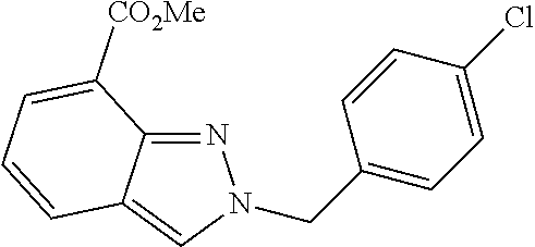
N1=C2C(=CN1CC1=CC=C(Cl)C=C1)C=CC=C2[CO2Me]
